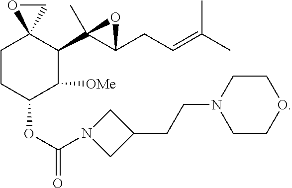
C1CC(OC(=O)N2CC(CCN3CCOCC3)C2)C([OMe])C(C2(C)C(CC=C(C)C)O2)C12CO2
